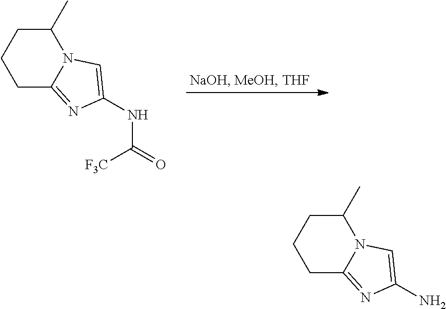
N12C(C)CCCC1=NC(NC(=O)[F3C])=C2.N12C(C)CCCC1=NC(N)=C2
